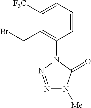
C1([F3C])=CC=CC(N2N=NN([Me])C2=O)=C1CBr
